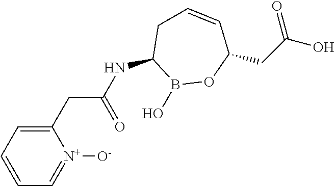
C1(NC(CC2=CC=CC=[N+]2[O-])=O)B(O)OC(CC(O)=O)C=CC1
